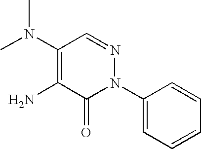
C1(N2N=CC(N(C)C)=C(N)C2=O)=CC=CC=C1
